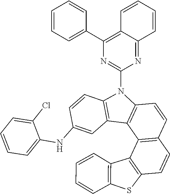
C1=CC2=C(C3=C1C=CC1=C3C3=C(C=CC(NC4=CC=CC=C4Cl)=C3)N1C1=NC(C3=CC=CC=C3)=C3C(=N1)C=CC=C3)C1=C(S2)C=CC=C1
